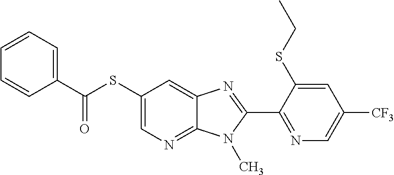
C1(SC(C2=CC=CC=C2)=O)=CN=C2C(=C1)N=C(C1=NC=C([CF3])C=C1SCC)N2C
